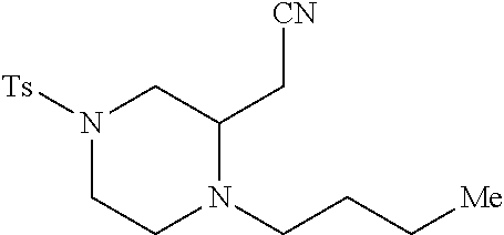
N1([Ts])CCN(CCC[Me])C(C[CN])C1
